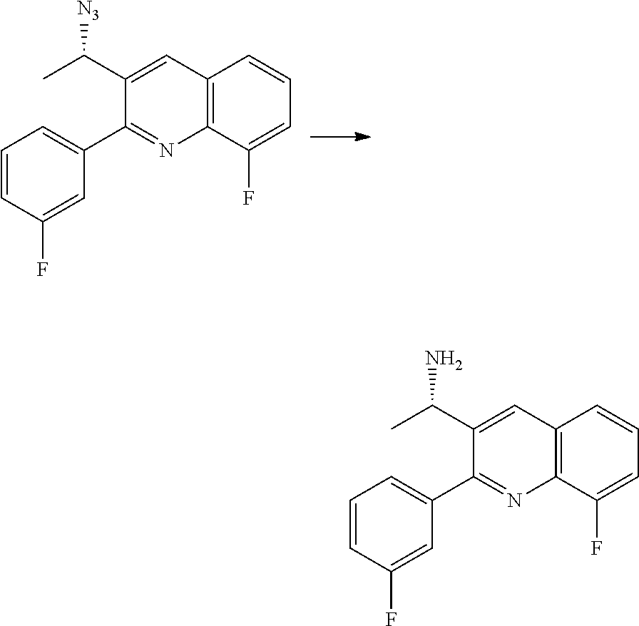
[N3]C(C1=CC2=C(N=C1C1=CC=CC(F)=C1)C(F)=CC=C2)C.NC(C1=CC2=C(N=C1C1=CC=CC(F)=C1)C(F)=CC=C2)C
